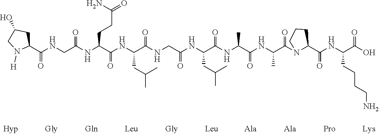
C1(C(NCC(NC(C(NC(C(NCC(NC(C(NC(C(NC(C(N2C(C(NC(C(O)=O)CCCCN)=O)CCC2)=O)C)=O)C)=O)CC(C)C)=O)=O)CC(C)C)=O)CCC(N)=O)=O)=O)CC(O)CN1[H]
